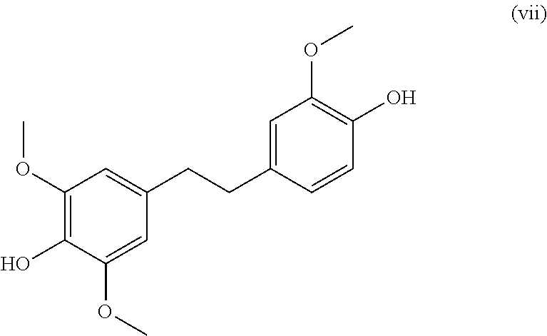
C1=C(OC)C(O)=C(OC)C=C1CCC1=CC(OC)=C(O)C=C1
